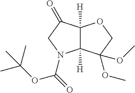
C12([H])C([H])(C(=O)CN1C(OC(C)(C)C)=O)OCC2(OC)OC
